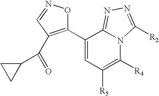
C1(C2=CC([R5])=C([R4])N3C2=NN=C3[R2])=C(C(=O)C2CC2)C=NO1
